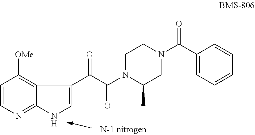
C1=CN=C2C(=C1[OMe])C(C(C(=O)N1C(C)CN(C(C3=CC=CC=C3)=O)CC1)=O)=CN2
